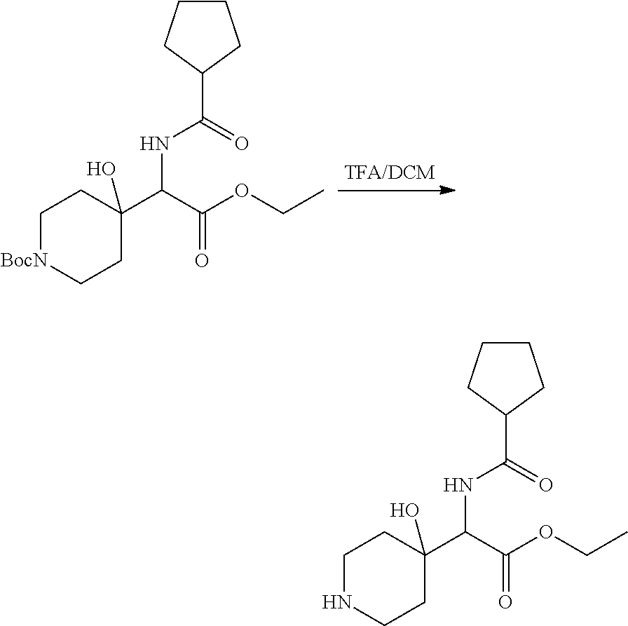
C1[BocN]CCC(O)(C(C(OCC)=O)NC(C2CCCC2)=O)C1.C1NCCC(O)(C(C(OCC)=O)NC(C2CCCC2)=O)C1
